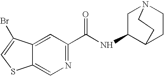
C12=CN=C(C(NC3C4CCN(C3)CC4)=O)C=C1C(Br)=CS2
